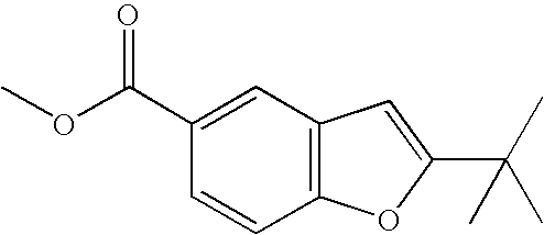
C(C1=CC2=C(C=C1)OC(C(C)(C)C)=C2)(=O)OC
